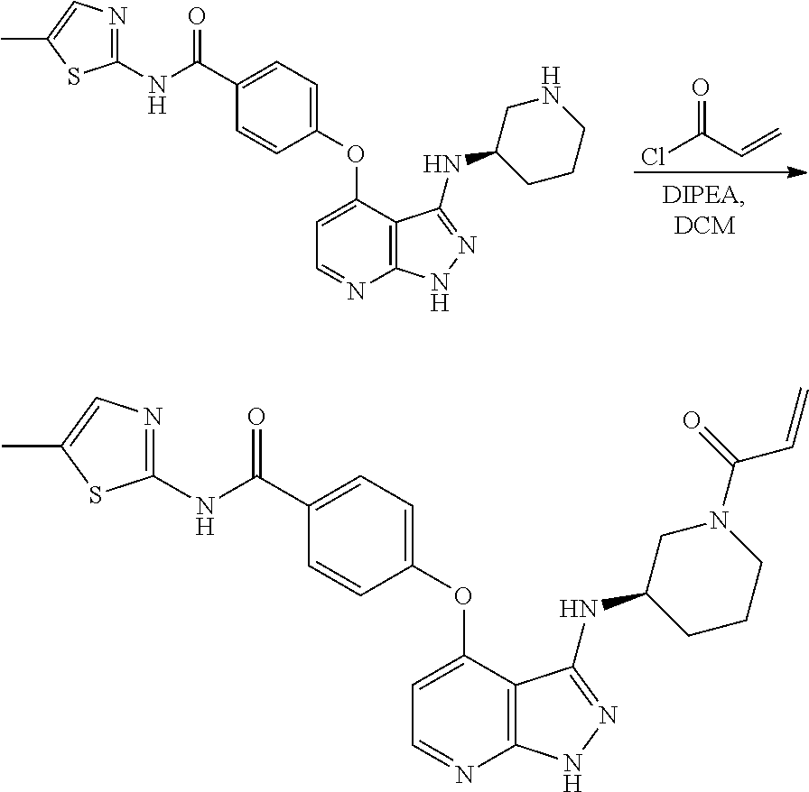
C1(OC2=CC=NC3=C2C(NC2CCCN(C(=O)C=C)C2)=NN3)=CC=C(C(NC2=NC=C(C)S2)=O)C=C1.C1(OC2=CC=NC3=C2C(NC2CCCNC2)=NN3)=CC=C(C(NC2=NC=C(C)S2)=O)C=C1.ClC(C=C)=O
